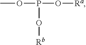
COP(O[Ra])O[Rb]
